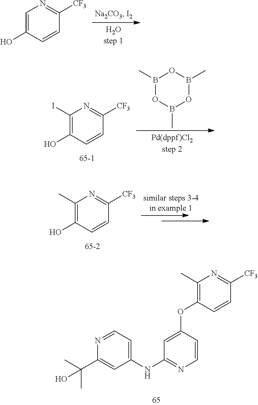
C1(C)=C(OC2=CC(NC3=CC=NC(C(C)(C)O)=C3)=NC=C2)C=CC([CF3])=N1.C1=C(O)C=CC([CF3])=N1.C1(I)=C(O)C=CC([CF3])=N1.B1(C)OB(C)OB(C)O1.C1(C)=C(O)C=CC([CF3])=N1
